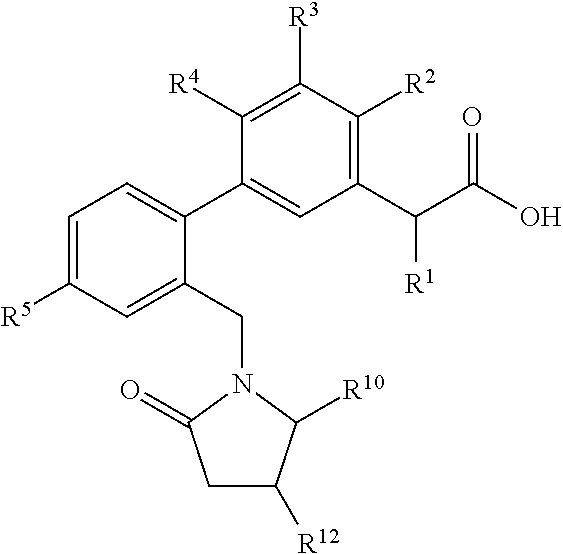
C1([R5])=CC=C(C2=CC(C(C(O)=O)[R1])=C([R2])C([R3])=C2[R4])C(CN2C([R10])C([R12])CC2=O)=C1
